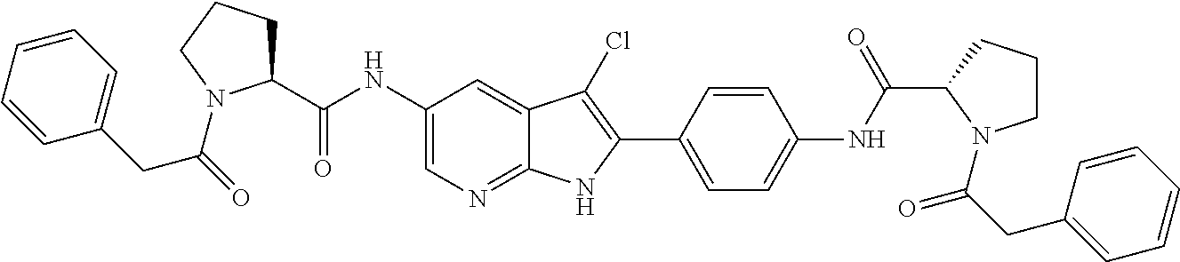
C1(NC(C2CCCN2C(=O)CC2=CC=CC=C2)=O)=CN=C2C(=C1)C(Cl)=C(C1=CC=C(NC(C3N(C(CC4=CC=CC=C4)=O)CCC3)=O)C=C1)N2
